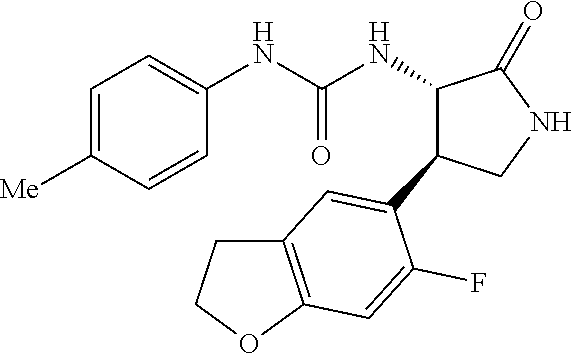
C1=C([Me])C=CC(NC(NC2C(=O)NCC2C2=CC3=C(OCC3)C=C2F)=O)=C1
